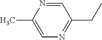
C1=C(C)N=CC(CC)=N1
